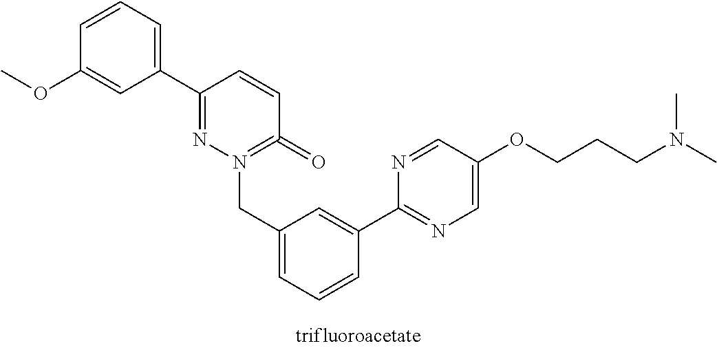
C1(C2=NN(CC3=CC=CC(C4=NC=C(OCCCN(C)C)C=N4)=C3)=C(=O)C=C2)=CC=CC(OC)=C1
